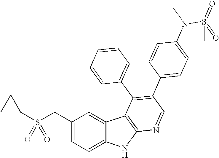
C(C1=CC=C2C(=C1)C1=C(N2)N=CC(C2=CC=C(N(S(=O)(=O)C)C)C=C2)=C1C1=CC=CC=C1)S(C1CC1)(=O)=O
